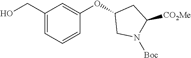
C1(CO)=CC=CC(OC2CN([Boc])C([CO2Me])C2)=C1
